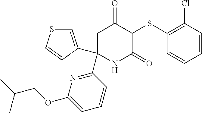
C1(SC2C(=O)CC(C3=NC(OCC(C)C)=CC=C3)(C3=CSC=C3)NC2=O)=C(Cl)C=CC=C1
